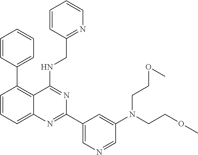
C1=CC(C2=C3C(=CC=C2)N=C(C2=CN=CC(N(CCOC)CCOC)=C2)N=C3NCC2=NC=CC=C2)=CC=C1
